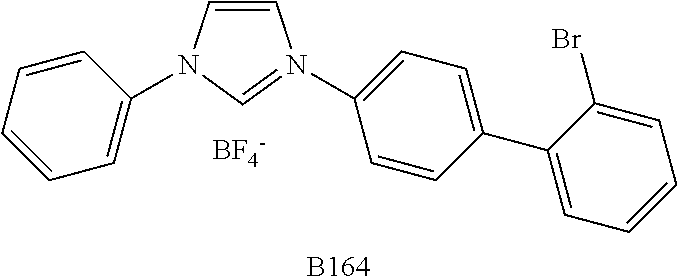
C1=CN(C2=CC=CC=C2)C=N1C1=CC=C(C2=CC=CC=C2Br)C=C1.[B164].[BF4-]
